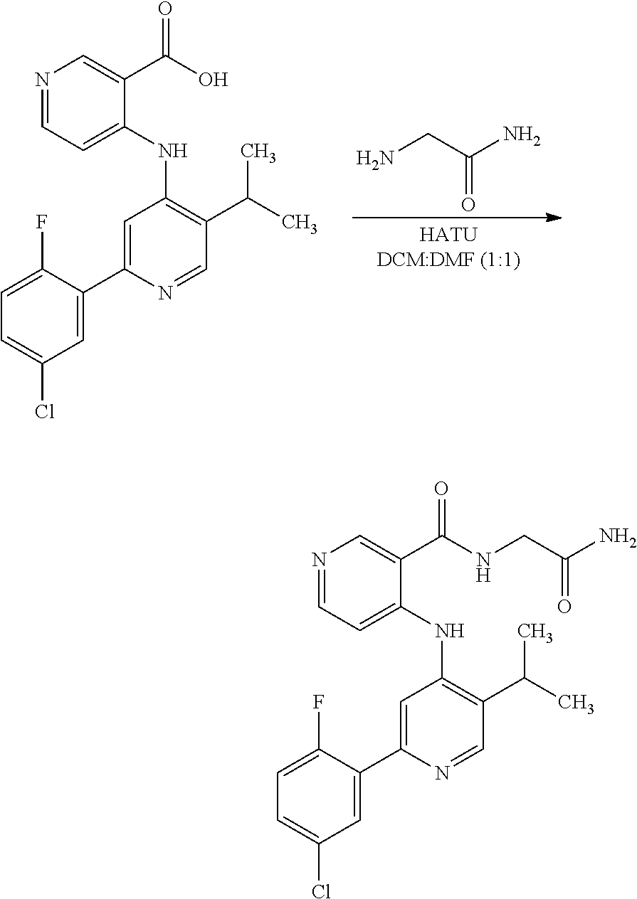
NCC(N)=O.C1=C(C2=CC(NC3=CC=NC=C3C(O)=O)=C(C(C)C)C=N2)C(F)=CC=C1Cl.C1=C(C2=CC(NC3=CC=NC=C3C(NCC(N)=O)=O)=C(C(C)C)C=N2)C(F)=CC=C1Cl
